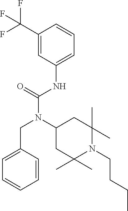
C1(C(F)(F)F)=CC(NC(N(C2CC(C)(C)N(CCCC)C(C)(C)C2)CC2=CC=CC=C2)=O)=CC=C1
